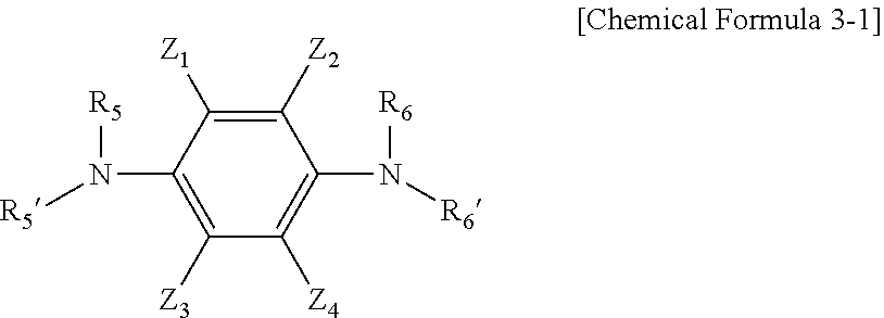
C1([Z4])=C(N([R6])[R6])C([Z2])=C([Z1])C(N([R5])[R5])=C1[Z3]
